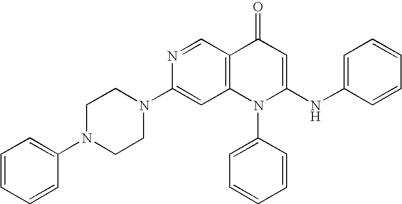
N1(C2=CC3=C(C=N2)C(=O)C=C(NC2=CC=CC=C2)N3C2=CC=CC=C2)CCN(C2=CC=CC=C2)CC1
